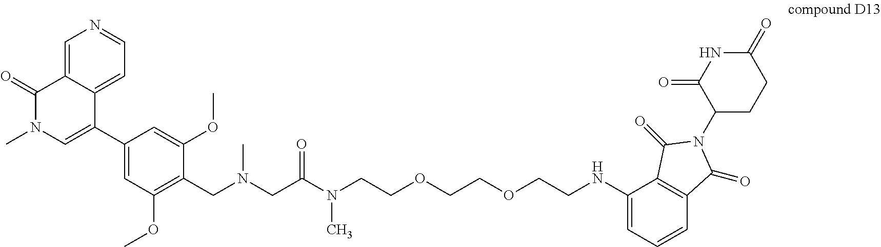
C1=C2C(=CC=N1)C(C1=CC(OC)=C(CN(CC(N(CCOCCOCCNC3=CC=CC4=C3C(=O)N(C3CCC(=O)NC3=O)C4=O)C)=O)C)C(OC)=C1)=CN(C)C2=O
